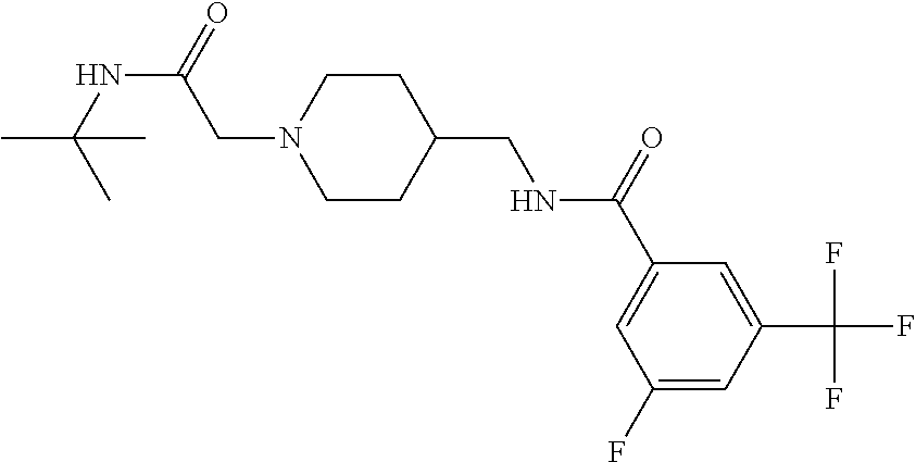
C1(F)=CC(C(F)(F)F)=CC(C(=O)NCC2CCN(CC(NC(C)(C)C)=O)CC2)=C1
